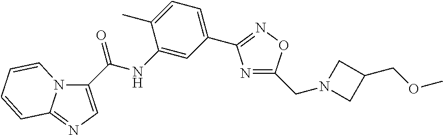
N1=C(CN2CC(COC)C2)ON=C1C1=CC=C(C)C(NC(=O)C2=CN=C3N2C=CC=C3)=C1
